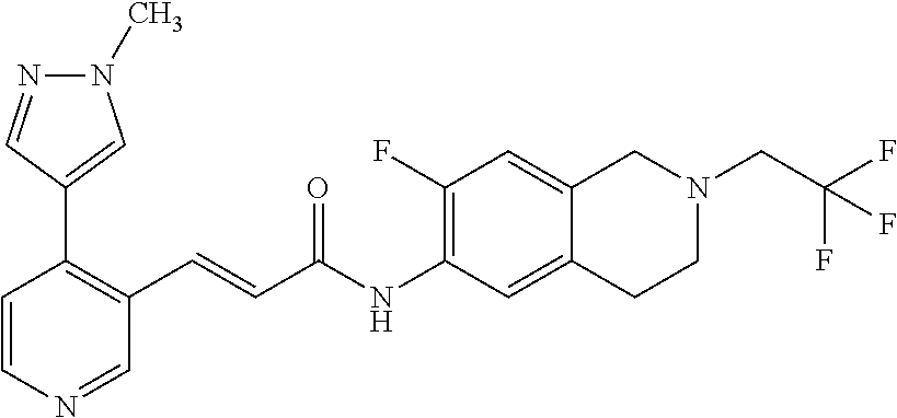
C1=CN=CC(C=CC(NC2=C(F)C=C3C(=C2)CCN(CC(F)(F)F)C3)=O)=C1C1=CN(C)N=C1
